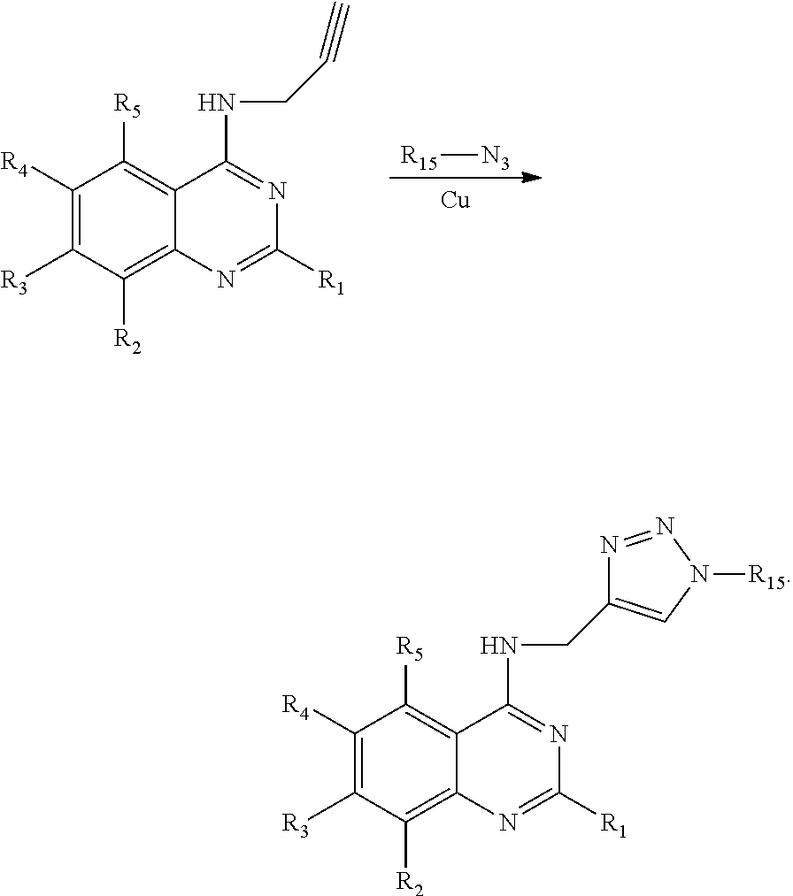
[R15][N3].[Cu].C1([R4])=C([R3])C([R2])=C2C(=C1[R5])C(NCC#C)=NC([R1])=N2.C1([R4])=C([R3])C([R2])=C2C(=C1[R5])C(NCC1=CN([R15])N=N1)=NC([R1])=N2
